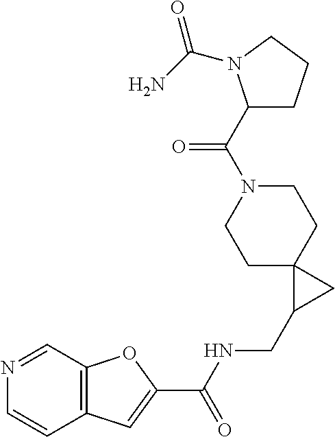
C1C2(CCN(C(C3CCCN3C(N)=O)=O)C1)C(CNC(C1=CC3=C(O1)C=NC=C3)=O)C2
